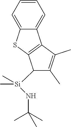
C1=CC=C2C(=C1)SC1=C2C(C)=C(C)C1[Si](C)(C)NC(C)(C)C
